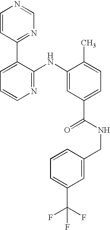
C1=CC(C2=CC=CN=C2NC2=CC(C(NCC3=CC(C(F)(F)F)=CC=C3)=O)=CC=C2C)=NC=N1
